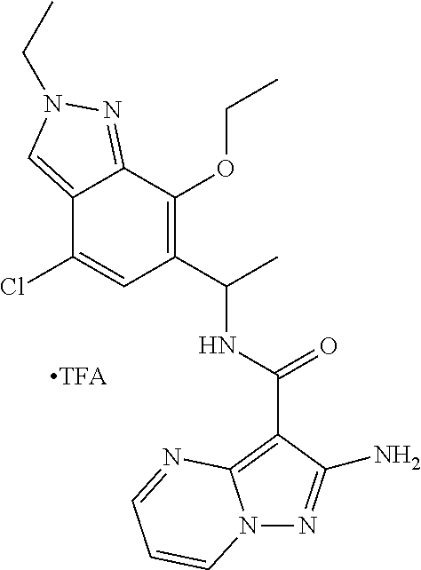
C12=CN(CC)N=C1C(OCC)=C(C(C)NC(=O)C1=C3N(N=C1N)C=CC=N3)C=C2Cl
